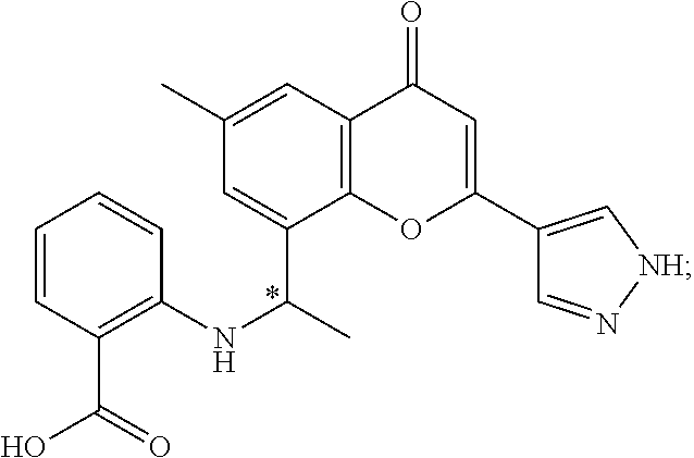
C1=CC(C(=O)O)=C(NC(C)C2=CC(C)=CC3=C2OC(C2=C[NH]N=C2)=CC3=O)C=C1
